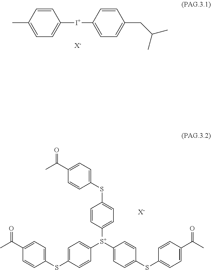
C1=CC(C)=CC=C1[I+]C1=CC=C(CC(C)C)C=C1.[X-].O=C(C1=CC=C(SC2=CC=C([S+](C3=CC=C(SC4=CC=C(C(C)=O)C=C4)C=C3)C3=CC=C(SC4=CC=C(C(C)=O)C=C4)C=C3)C=C2)C=C1)C.[X-]
